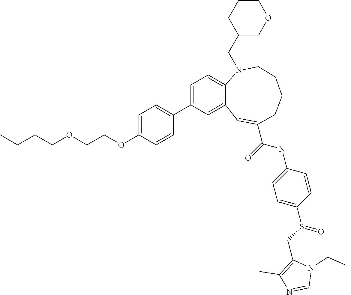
C1=C(OCCOCCCC)C=CC(C2=CC=C3N(CC4COCCC4)CCCCC(C(=O)NC4=CC=C(S(CC5=C(C)N=CN5CC)=O)C=C4)=CC3=C2)=C1
